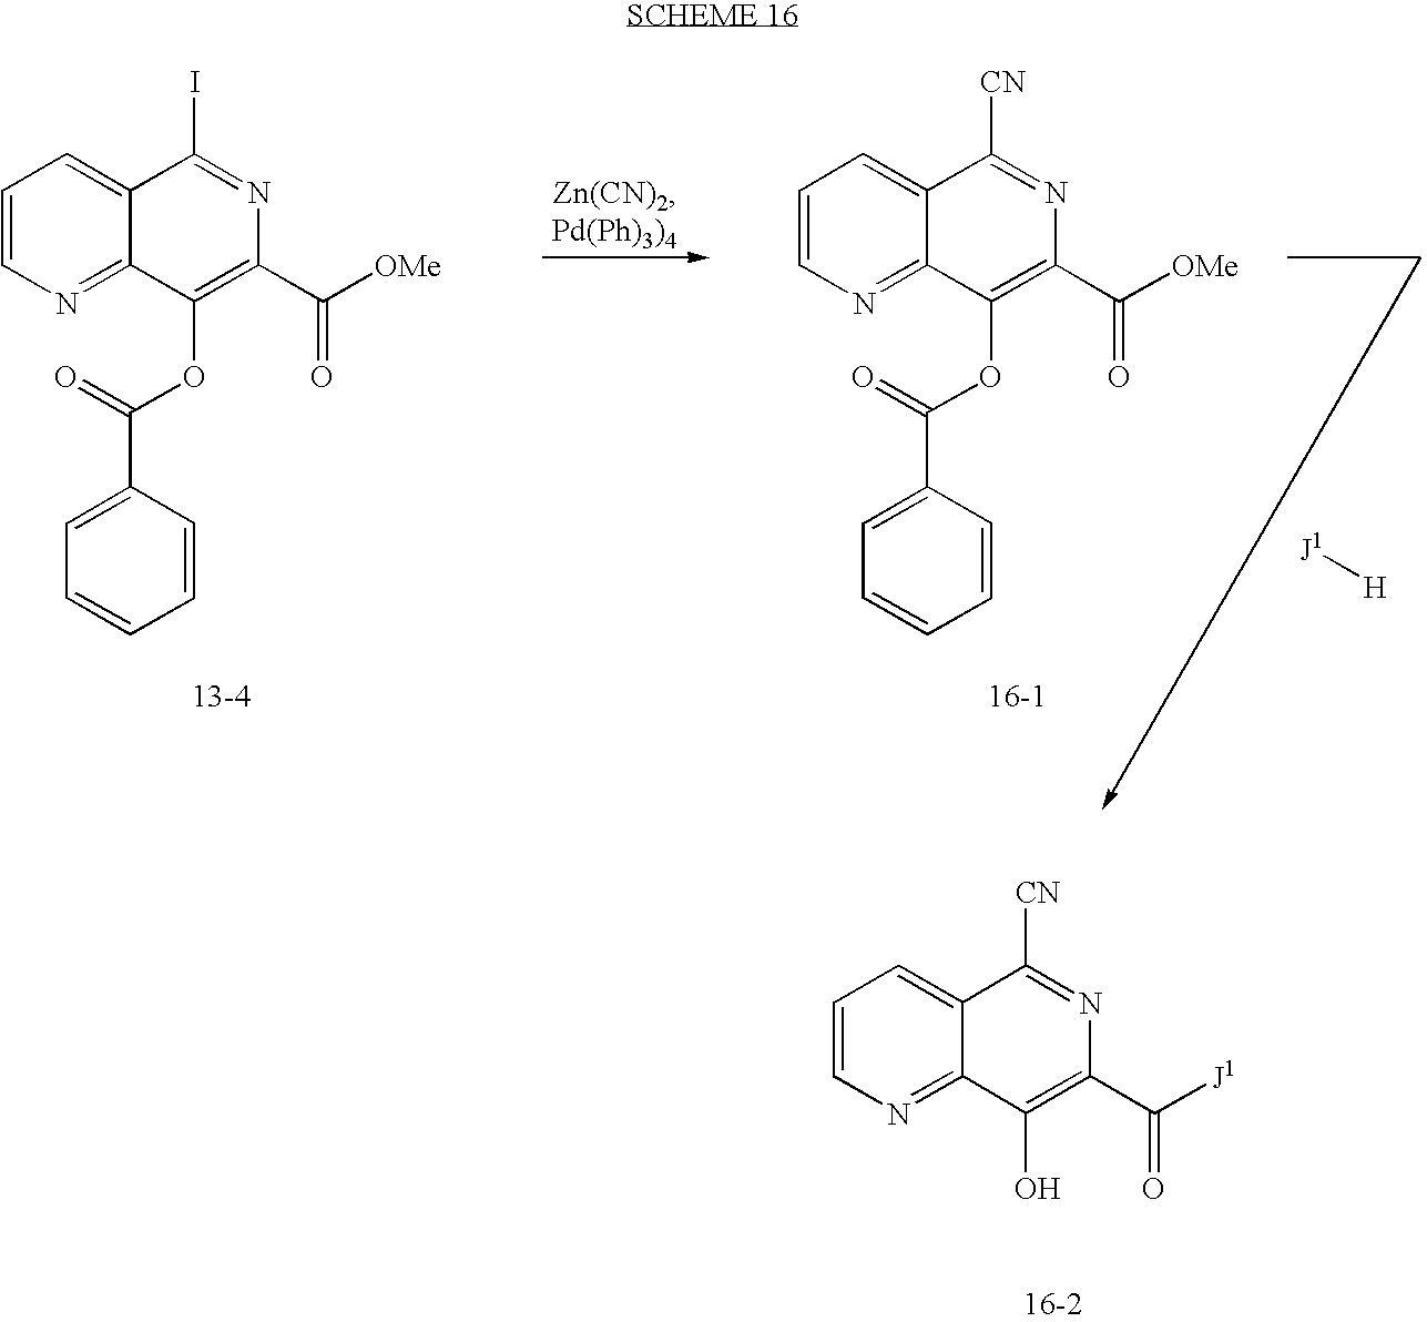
C1=CN=C2C(=C1)C(I)=NC(C([OMe])=O)=C2OC(C1=CC=CC=C1)=O.C1=CN=C2C(=C1)C([CN])=NC(C([OMe])=O)=C2OC(C1=CC=CC=C1)=O.[J1][H].C1=CN=C2C(=C1)C([CN])=NC(C([J1])=O)=C2O
